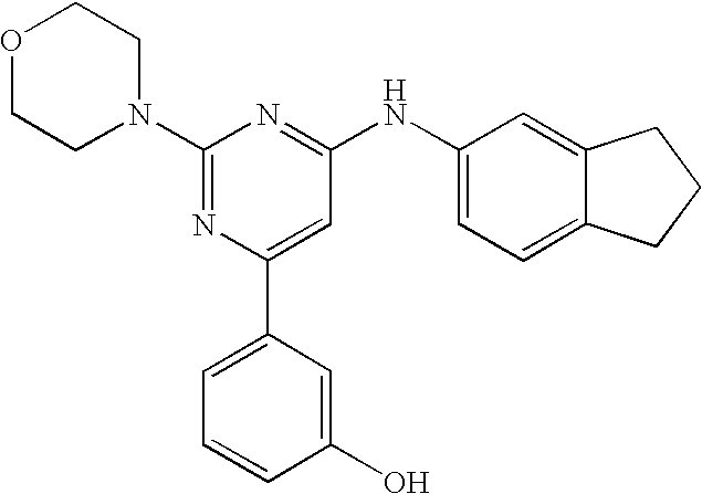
C1(N2CCOCC2)=NC(C2=CC=CC(O)=C2)=CC(NC2=CC=C3C(=C2)CCC3)=N1
